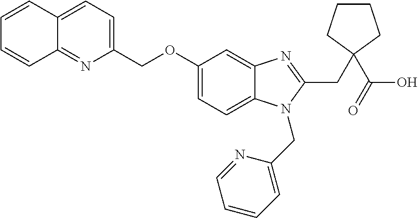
C1=CC2=CC=C(COC3=CC=C4C(=C3)N=C(CC3(C(O)=O)CCCC3)N4CC3=CC=CC=N3)N=C2C=C1
